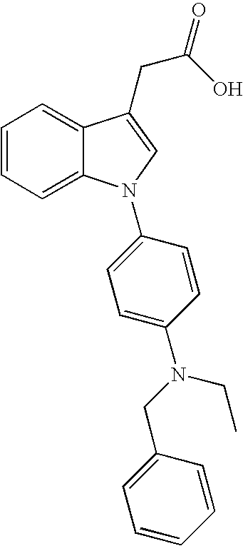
C1=CC=C2C(=C1)C(CC(=O)O)=CN2C1=CC=C(N(CC2=CC=CC=C2)CC)C=C1
